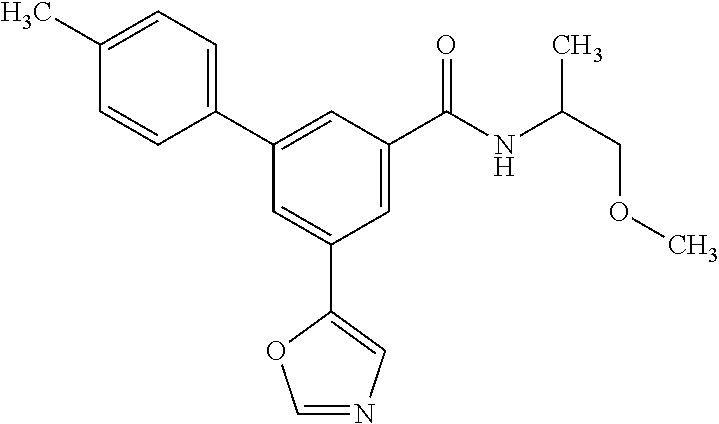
C1=NC=C(C2=CC(C3=CC=C(C)C=C3)=CC(C(NC(COC)C)=O)=C2)O1
